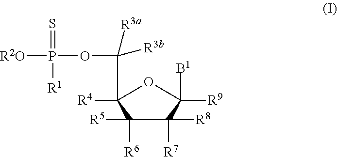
C1([R7])([R8])C([R6])([R5])C([R4])(C(OP([R2O])([R1])=S)([R3b])[R3a])OC1([R9])[B1]
